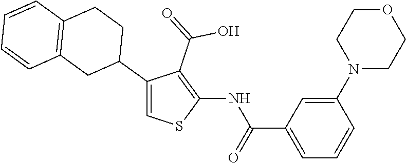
C1(N2CCOCC2)=CC(C(=O)NC2=C(C(=O)O)C(C3CCC4=C(C3)C=CC=C4)=CS2)=CC=C1
